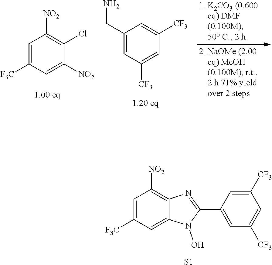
C1=C([F3C])C=C([NO2])C(Cl)=C1[NO2].C1(CN)=CC([CF3])=CC([CF3])=C1.C1=C([F3C])C=C2C(=C1[NO2])N=C(C1=CC([CF3])=CC([CF3])=C1)N2O.[S1]
